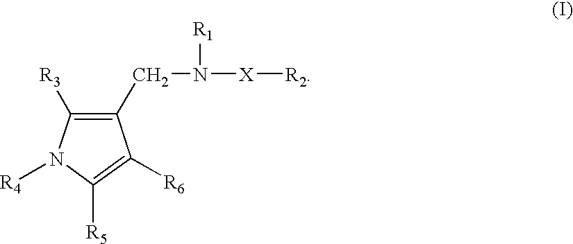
C1(CN([X][R2])[R1])=C([R3])N([R4])C([R5])=C1[R6]
